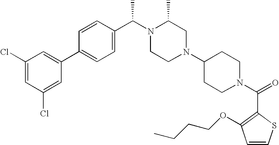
C1(Cl)=CC(Cl)=CC(C2=CC=C(C(N3CCN(C4CCN(C(=O)C5=C(OCCCC)C=CS5)CC4)CC3C)C)C=C2)=C1
